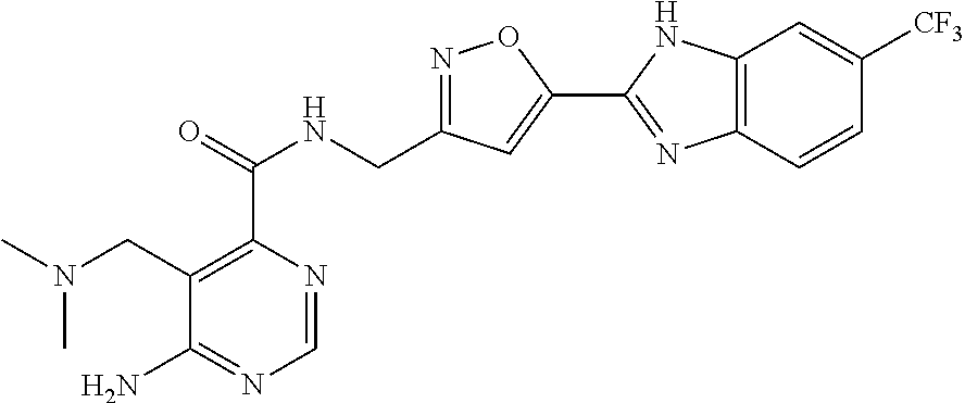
C1=NC(C(=O)NCC2=NOC(C3=NC4=C(N3)C=C([CF3])C=C4)=C2)=C(CN(C)C)C(N)=N1
